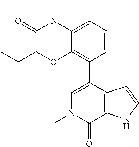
C1(=O)C(CC)OC2=C(C3=CN(C)C(=O)C4=C3C=CN4)C=CC=C2N1C
